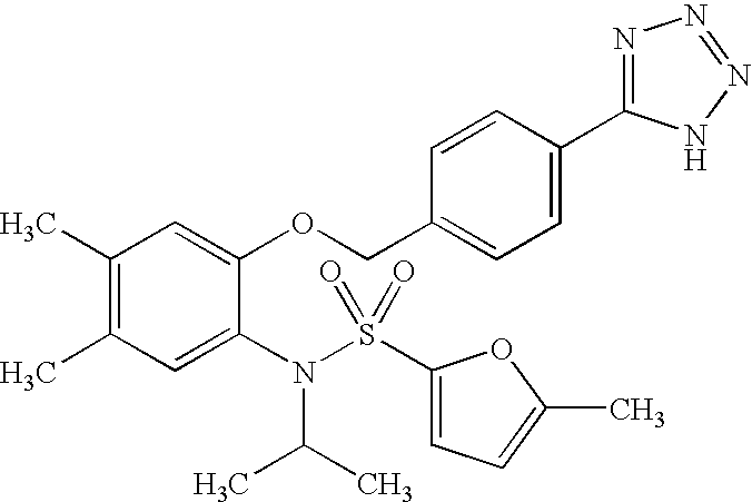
C1(C)=C(C)C=C(N(S(C2=CC=C(C)O2)(=O)=O)C(C)C)C(OCC2=CC=C(C3=NN=NN3)C=C2)=C1
